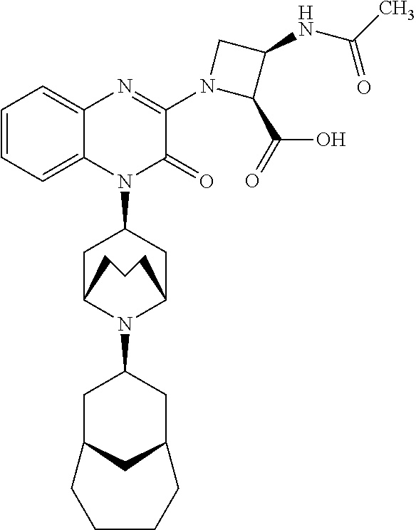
C1=CC=C2C(=C1)N=C(N1CC(NC(=O)C)C1C(O)=O)C(=O)N2C1CC2N(C3CC4CC(C3)CCCC4)C(C1)CCC2
